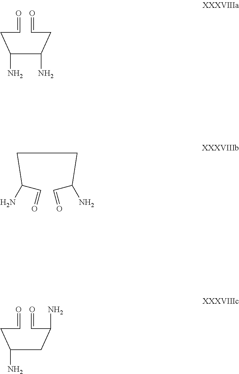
C(C(CC=O)N)(CC=O)N.C(CC(C=O)N)C(C=O)N.C(CC(C=O)N)(CC=O)N
